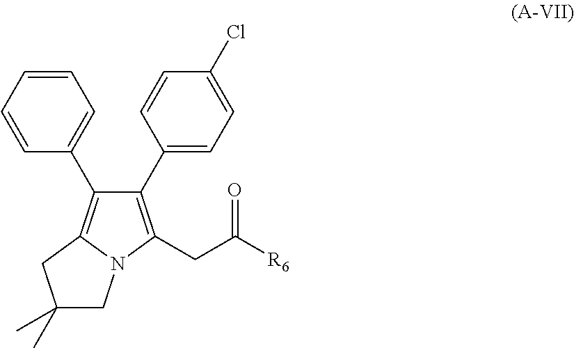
C1=CC=CC(C2=C3N(C(CC(=O)[R6])=C2C2=CC=C(Cl)C=C2)CC(C)(C)C3)=C1
